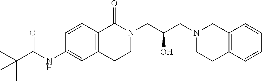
C1=CC=CC2=C1CN(CC(CN1C(=O)C3=C(C=C(NC(C(C)(C)C)=O)C=C3)CC1)O)CC2
